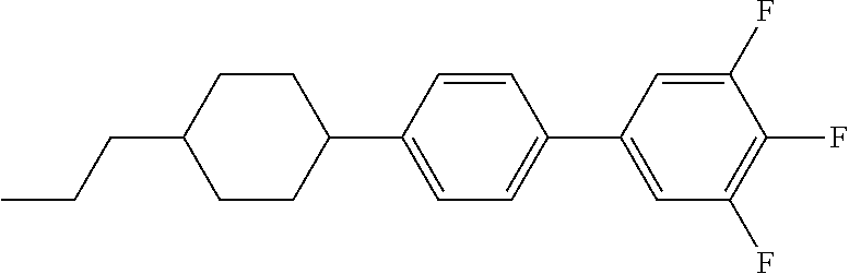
FC1=C(F)C=C(C2=CC=C(C3CCC(CCC)CC3)C=C2)C=C1F
